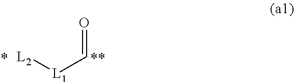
[L2][L1]C=O
